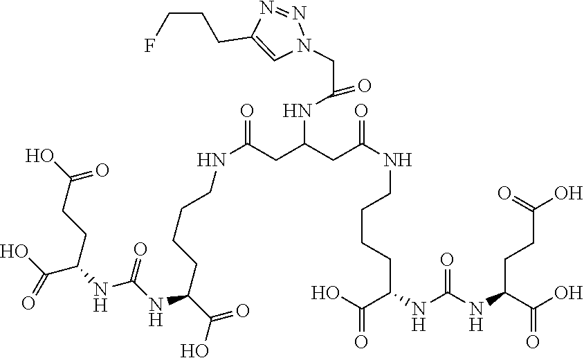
N1=NC(CCCF)=CN1CC(=O)NC(CC(NCCCCC(C(=O)O)NC(NC(C(O)=O)CCC(=O)O)=O)=O)CC(NCCCCC(C(O)=O)NC(NC(CCC(=O)O)C(=O)O)=O)=O
